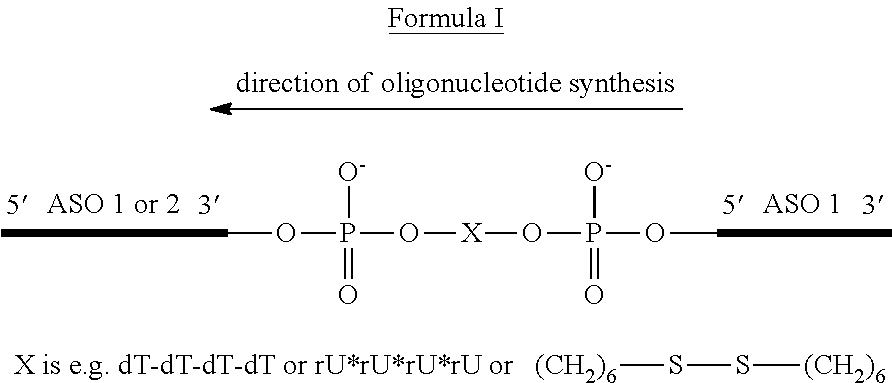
COP(O[X]OP(OC)(=O)[O-])([O-])=O.S(S[(CH2)6])[(CH2)6]
